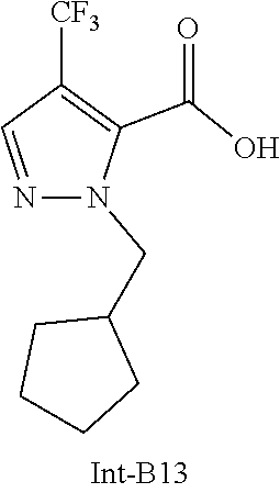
C1(CN2N=CC([CF3])=C2C(=O)O)CCCC1
